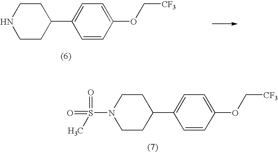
C1CC(C2=CC=C(OC[CF3])C=C2)CCN1.C1CC(C2=CC=C(OC[CF3])C=C2)CCN1S(=O)(=O)C
